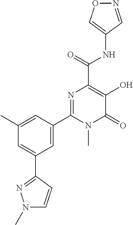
O1N=CC(NC(C2=C(O)C(=O)N(C)C(C3=CC(C4=NN(C)C=C4)=CC(C)=C3)=N2)=O)=C1
